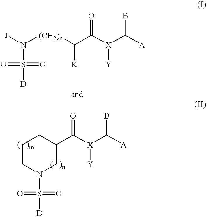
[J]N([(CH2)n]C(C([X](C([A])B)[Y])=O)[K])S([D])(=O)=O.C1(C([X](C([A])B)[Y])=O)CN(S([D])(=O)=O)CCC1
